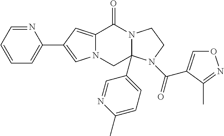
C12=CC(C3=CC=CC=N3)=CN1CC1(C3=CC=C(C)N=C3)N(C2=O)CCN1C(=O)C1=CON=C1C
